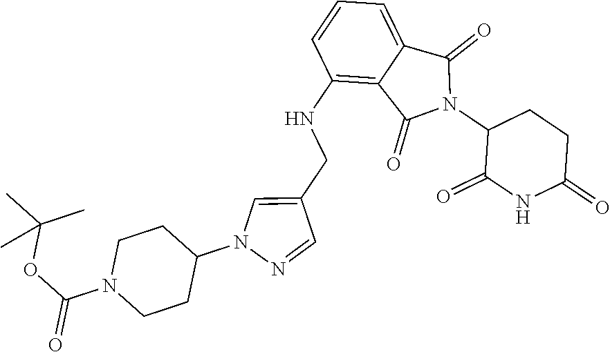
C1(NCC2=CN(C3CCN(C(OC(C)(C)C)=O)CC3)N=C2)=C2C(=CC=C1)C(=O)N(C1C(=O)NC(=O)CC1)C2=O
